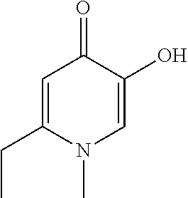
C1=C(CC)N(C)C=C(O)C1=O
